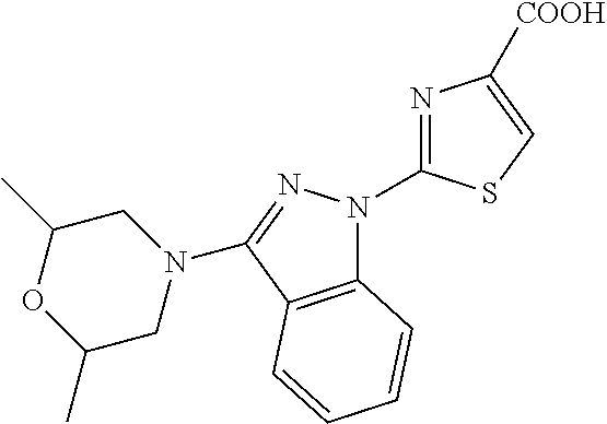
C12=C(C(N3CC(C)OC(C)C3)=NN1C1=NC([COOH])=CS1)C=CC=C2
